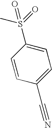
C1=CC(C#N)=CC=C1S(=O)(C)=O
